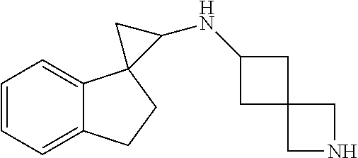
C1=CC=C2C(=C1)C1(CC2)C(NC2CC3(C2)CNC3)C1
